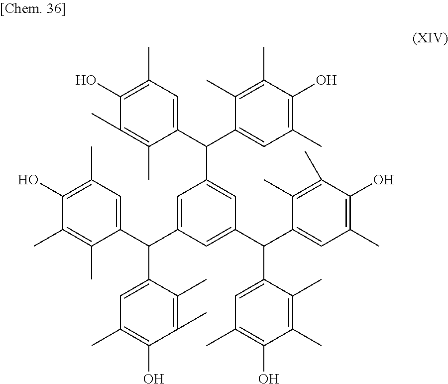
C1=C(C(C2=CC(C)=C(O)C(C)=C2C)C2=CC(C)=C(O)C(C)=C2C)C=C(C(C2=CC(C)=C(O)C(C)=C2C)C2=CC(C)=C(O)C(C)=C2C)C=C1C(C1=CC(C)=C(O)C(C)=C1C)C1=CC(C)=C(O)C(C)=C1C
